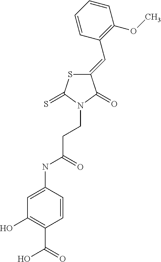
C1(=CC2=C(OC)C=CC=C2)SC(=S)N(CCC(NC2=CC(O)=C(C(=O)O)C=C2)=O)C1=O
